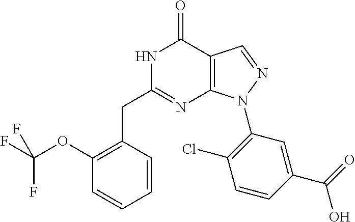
N1C(CC2=C(OC(F)(F)F)C=CC=C2)=NC2=C(C1=O)C=NN2C1=C(Cl)C=CC(C(=O)O)=C1
